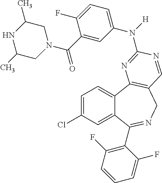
C1=C(Cl)C=C2C(=C1)C1=C(CN=C2C2=C(F)C=CC=C2F)C=NC(N(C2=CC=C(F)C(C(N3CC(C)NC(C)C3)=O)=C2)[H])=N1
